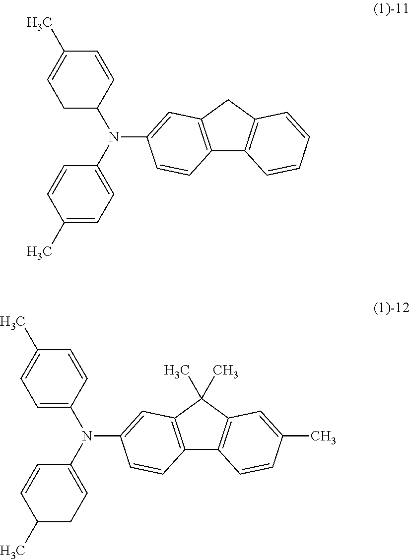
C12=C(CC3=C1C=CC=C3)C=C(N(C1=CC=C(C)C=C1)C1CC=C(C)C=C1)C=C2.C12=C(C(C)(C)C3=C1C=CC(C)=C3)C=C(N(C1=CCC(C)C=C1)C1=CC=C(C)C=C1)C=C2
